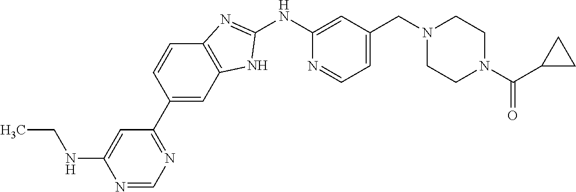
N1=CN=C(C2=CC3=C(C=C2)N=C(NC2=CC(CN4CCN(C(C5CC5)=O)CC4)=CC=N2)N3)C=C1NCC
